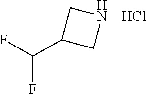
C1(C(F)F)CNC1.Cl
